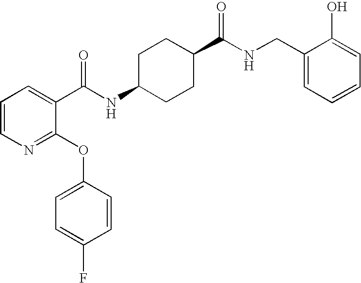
N1=C(OC2=CC=C(F)C=C2)C(C(NC2CCC(C(NCC3=CC=CC=C3O)=O)CC2)=O)=CC=C1
